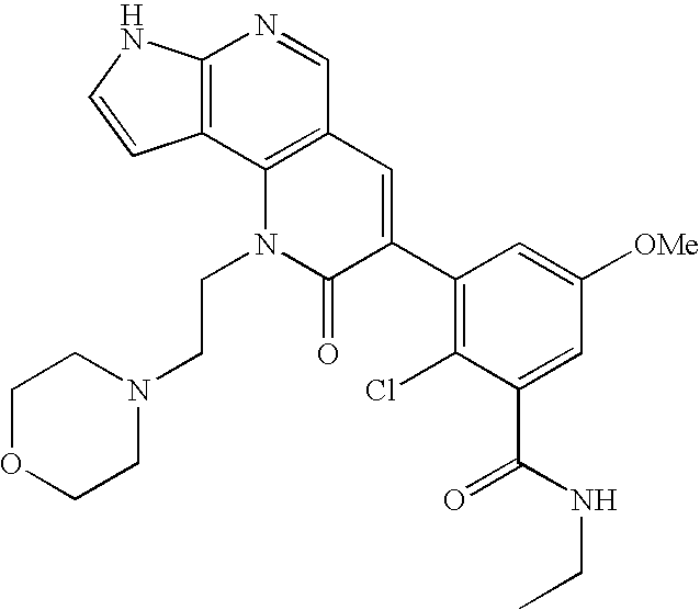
C12=C(C3=C(C=N1)C=C(C1=C(Cl)C(C(NCC)=O)=CC([OMe])=C1)C(=O)N3CCN1CCOCC1)C=CN2
